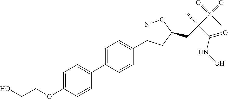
C1=C(C2=CC=C(OCCO)C=C2)C=CC(C2=NOC(CC(S(=O)(=O)C)(C)C(=O)NO)C2)=C1
